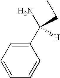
C1=CC=CC(C(N)(CC)[H])=C1
